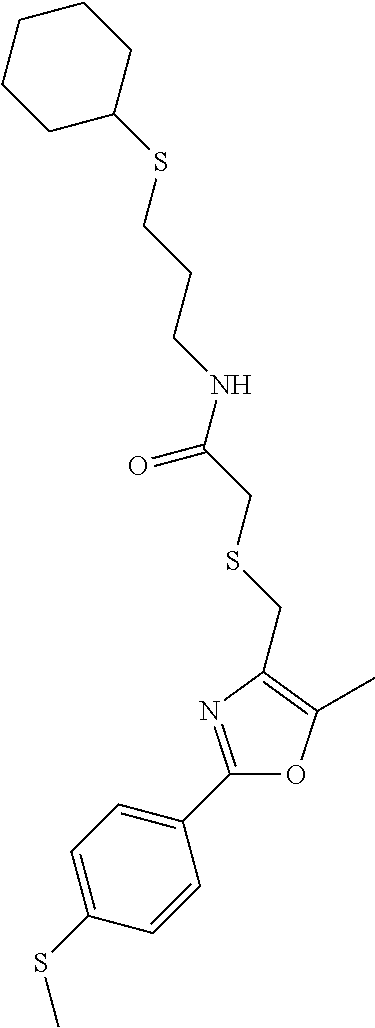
C1=C(SC)C=CC(C2=NC(CSCC(NCCCSC3CCCCC3)=O)=C(C)O2)=C1
